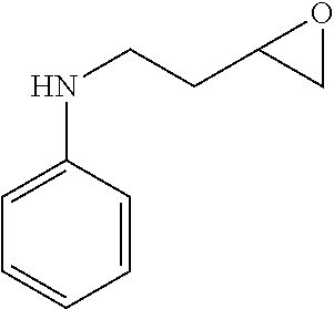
N(CCC1CO1)C1=CC=CC=C1
